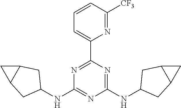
N1=C(C2=CC=CC([CF3])=N2)N=C(NC2CC3CC3C2)N=C1NC1CC2C(C2)C1
